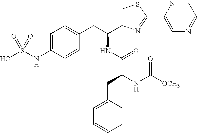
C1=C(NS(O)(=O)=O)C=CC(CC(NC(C(NC([OCH3])=O)CC2=CC=CC=C2)=O)C2=CSC(C3=CN=CC=N3)=N2)=C1
